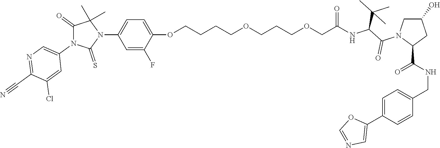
C(=O)(NC(C(N1C(C(NCC2=CC=C(C3=CN=CO3)C=C2)=O)CC(O)C1)=O)C(C)(C)C)COCCCOCCCCOC1=CC=C(N2C(C)(C)C(=O)N(C3=CN=C(C#N)C(Cl)=C3)C2=S)C=C1F
